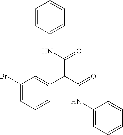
C1=CC(NC(C(C(=O)NC2=CC=CC=C2)C2=CC(Br)=CC=C2)=O)=CC=C1
